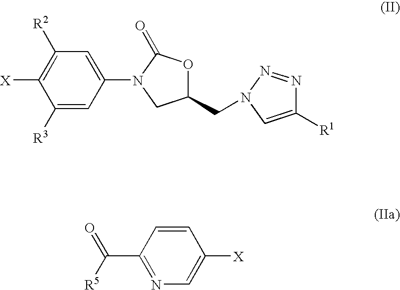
[X]C1=C([R2])C=C(N2CC(CN3N=NC([R1])=C3)OC2=O)C=C1[R3].N1=C(C([R5])=O)C=CC([X])=C1
